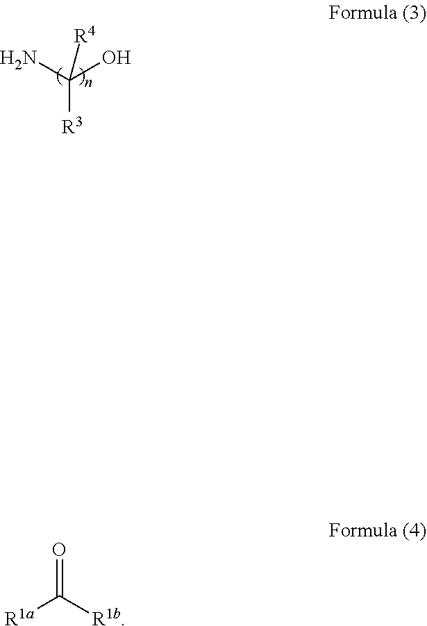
NC(O)([R3])[R4].[R1a]C([R1b])=O
